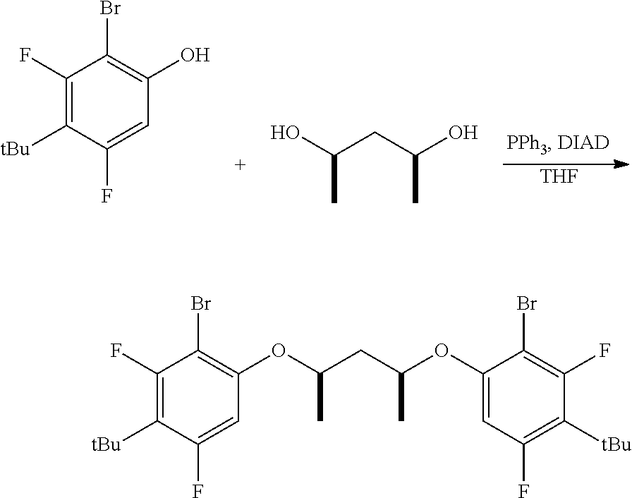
[THF].C1(F)=C([tBu])C(F)=CC(O)=C1Br.OC(CC(O)C)C.C1(F)=C([tBu])C(F)=CC(OC(CC(OC2=CC(F)=C([tBu])C(F)=C2Br)C)C)=C1Br
